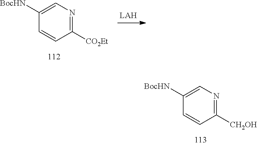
C1([CO2Et])=NC=C([BocHN])C=C1.C1([CH2OH])=NC=C([BocHN])C=C1
